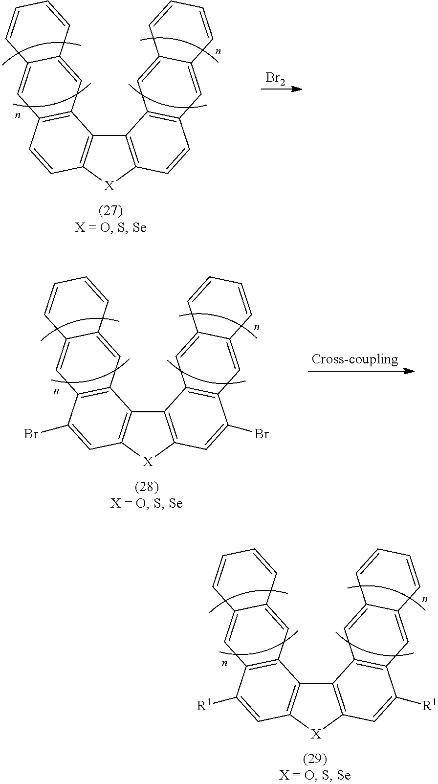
C12=C([X]C3=C1C1=C(C=C3)C=C3C(=C1)C=CC=C3)C=CC1=C2C=C2C(=C1)C=CC=C2.[Br2].C12=C([X]C3=C1C1=C(C(Br)=C3)C=C3C(=C1)C=CC=C3)C=C(Br)C1=C2C=C2C(=C1)C=CC=C2.C12=C([X]C3=C1C1=C(C([R1])=C3)C=C3C(=C1)C=CC=C3)C=C([R1])C1=C2C=C2C(=C1)C=CC=C2
